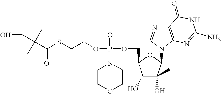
C(C(=O)SCCOP(OCC1C(O)C(O)(C)C(N2C=NC3=C2N=C(N)NC3=O)O1)(=O)N1CCOCC1)(C)(C)CO
